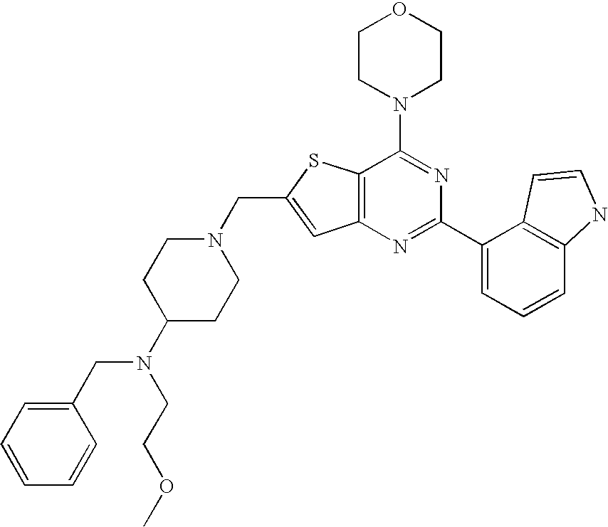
N1(CC2=CC3=C(S2)C(N2CCOCC2)=NC(C2=CC=CC4=C2C=CN4)=N3)CCC(N(CCOC)CC2=CC=CC=C2)CC1
